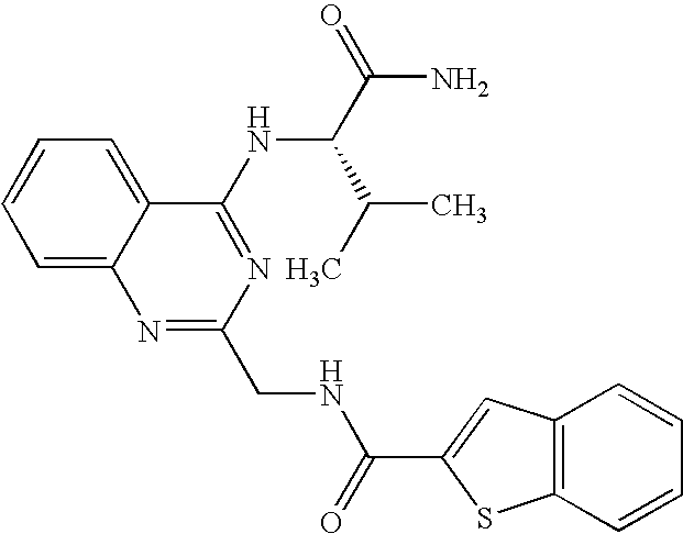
C1=C2C(=CC=C1)C(NC(C(C)C)C(N)=O)=NC(CNC(C1=CC3=C(S1)C=CC=C3)=O)=N2
